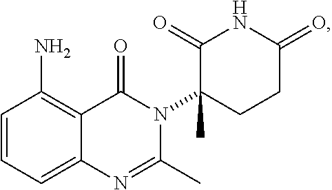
C12=CC=CC(N)=C1C(=O)N(C1(C)CCC(=O)NC1=O)C(C)=N2
